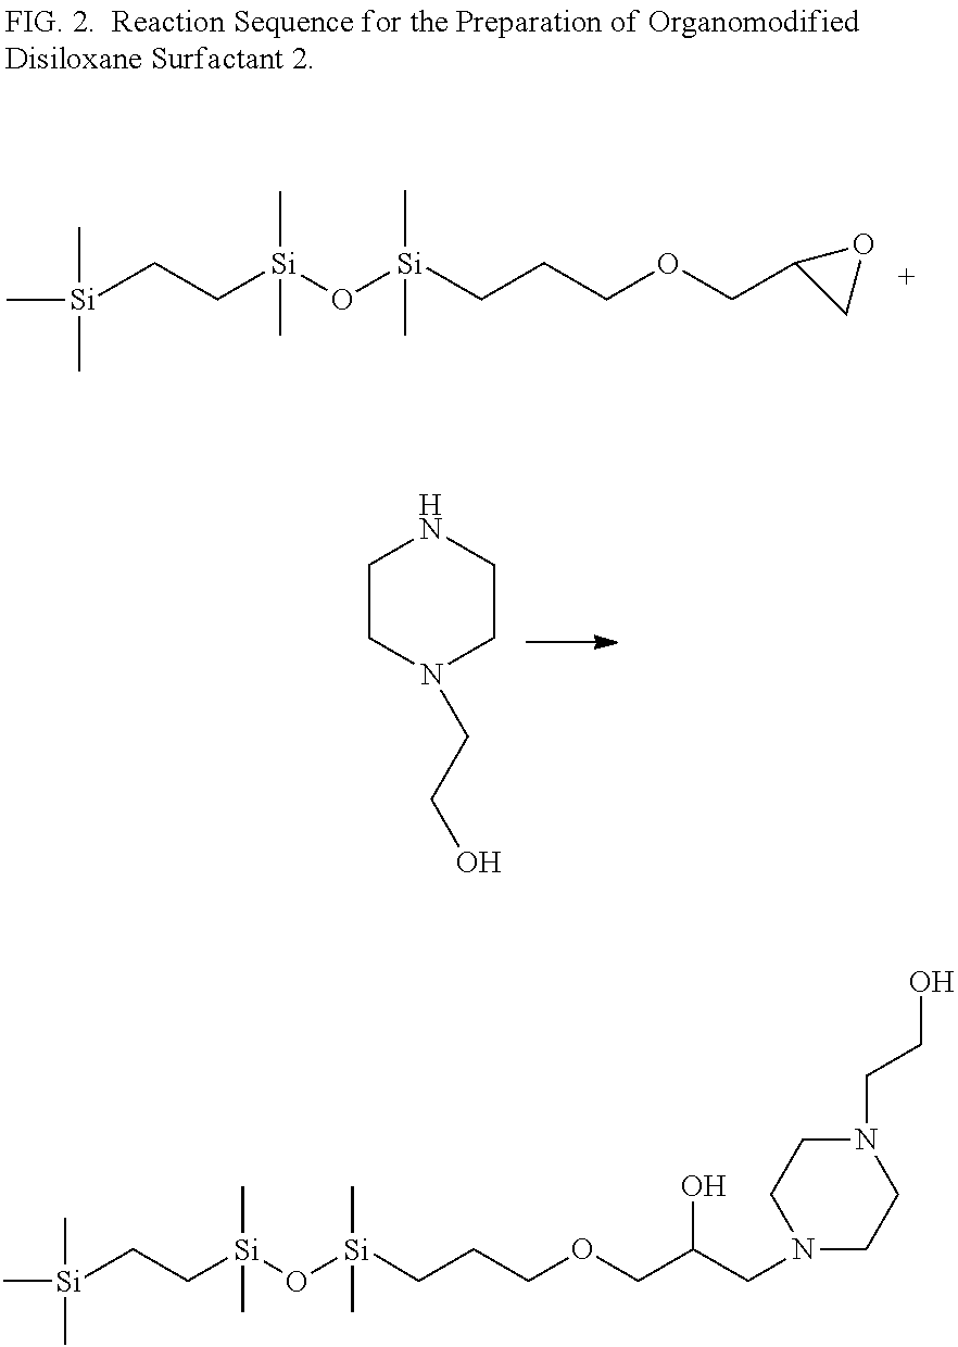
[Si](CC[Si](O[Si](C)(C)CCCOCC1CO1)(C)C)(C)(C)C.C1CN(CCO)CCN1.[Si](CC[Si](O[Si](C)(C)CCCOCC(CN1CCN(CCO)CC1)O)(C)C)(C)(C)C
